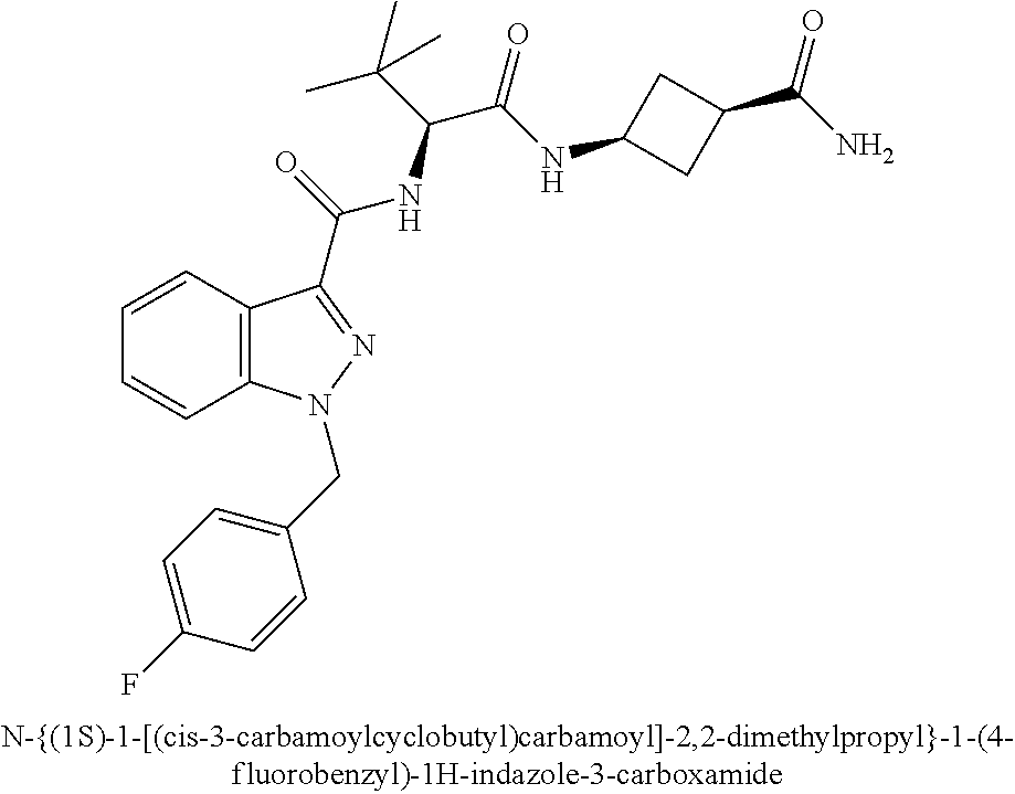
C1=CC2=C(C=C1)N(CC1=CC=C(F)C=C1)N=C2C(=O)NC(C(C)(C)C)C(=O)NC1CC(C(N)=O)C1
